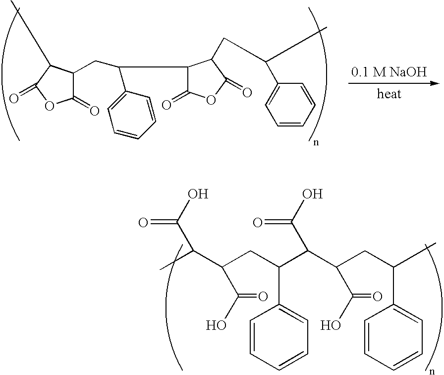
C1=C(C(CC2C(=O)OC(=O)C2C)CC2C(=O)OC(=O)C2CC(C)C2=CC=CC=C2)C=CC=C1.CC(C(CC(C(C(CC(C)C1=CC=CC=C1)C(O)=O)C(O)=O)C1=CC=CC=C1)C(O)=O)C(O)=O
